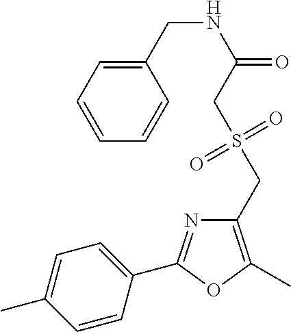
C1=CC(C2=NC(CS(=O)(=O)CC(=O)NCC3=CC=CC=C3)=C(C)O2)=CC=C1C
